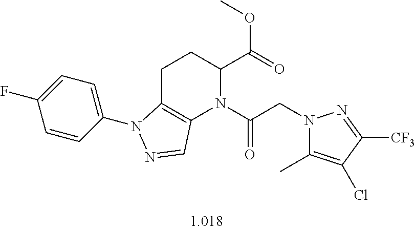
C1C2=C(N(C(CN3C(C)=C(Cl)C([CF3])=N3)=O)C(C(=O)OC)C1)C=NN2C1=CC=C(F)C=C1
